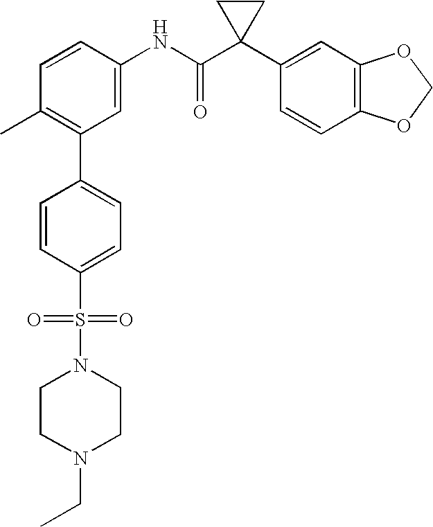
C1=C(NC(C2(C3=CC4=C(C=C3)OCO4)CC2)=O)C=CC(C)=C1C1=CC=C(S(=O)(=O)N2CCN(CC)CC2)C=C1
